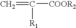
C=C([COOR2])[R1]
